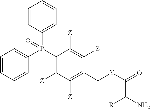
C1=CC=CC(P(C2=C([Z])C([Z])=C(C[Y]C(=O)C(N)[R])C([Z])=C2[Z])(C2=CC=CC=C2)=O)=C1
